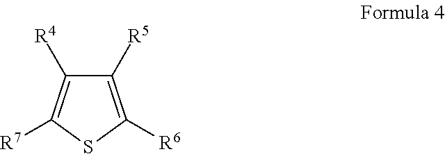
C1([R5])=C([R6])SC([R7])=C1[R4]
